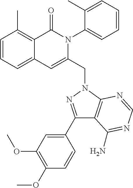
C1=CC=C2C(=C1C)C(=O)N(C1=CC=CC=C1C)C(CN1C3=C(C(C4=CC(OC)=C(OC)C=C4)=N1)C(N)=NC=N3)=C2
